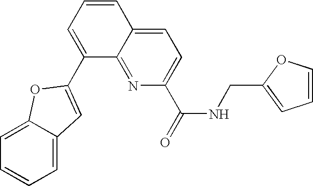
C1=C(C2=CC3=CC=CC=C3O2)C2=NC(C(=O)NCC3=CC=CO3)=CC=C2C=C1
